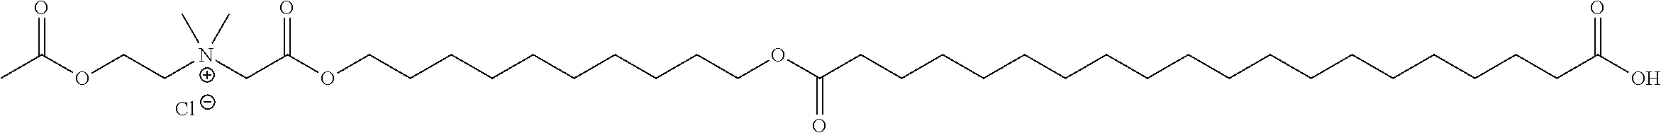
CC(OCC[N+](CC(OCCCCCCCCCCOC(CCCCCCCCCCCCCCCCCCC(O)=O)=O)=O)(C)C)=O.[Cl-]
